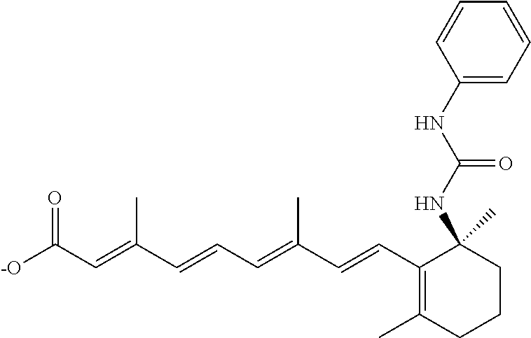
[-O]C(C=C(C=CC=C(C=CC1=C(C)CCCC1(NC(NC1=CC=CC=C1)=O)C)C)C)=O
